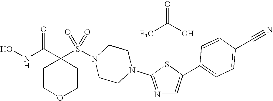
C1(S(N2CCN(C3=NC=C(C4=CC=C(C#N)C=C4)S3)CC2)(=O)=O)(C(NO)=O)CCOCC1.O=C(O)[F3C]
